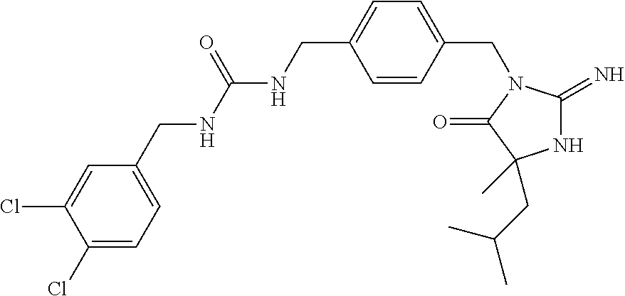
N1C(=N)N(CC2=CC=C(CNC(NCC3=CC=C(Cl)C(Cl)=C3)=O)C=C2)C(=O)C1(CC(C)C)C
